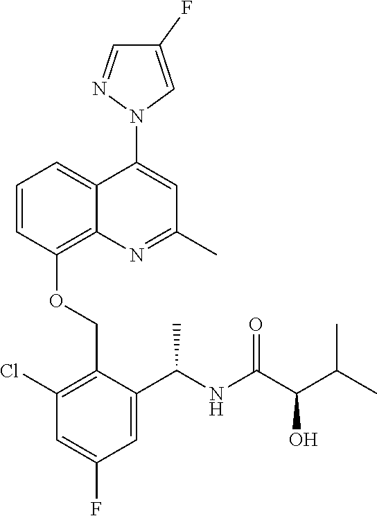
C1=CC(OCC2=C(Cl)C=C(F)C=C2C(NC(C(C(C)C)O)=O)C)=C2C(=C1)C(N1C=C(F)C=N1)=CC(C)=N2
